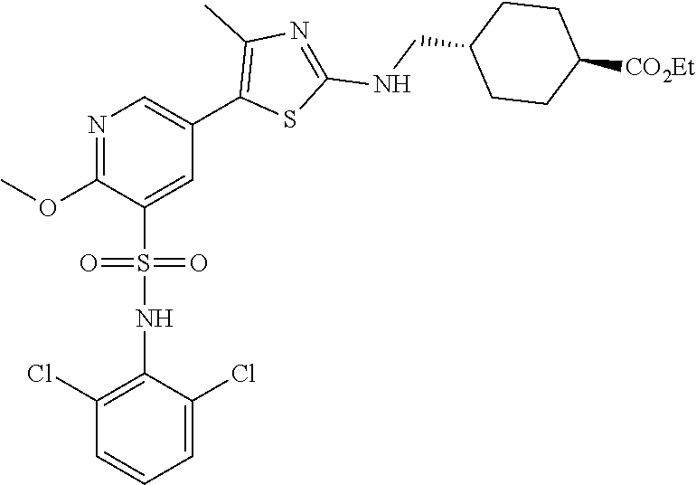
N1=C(OC)C(S(NC2=C(Cl)C=CC=C2Cl)(=O)=O)=CC(C2=C(C)N=C(NCC3CCC([CO2Et])CC3)S2)=C1
